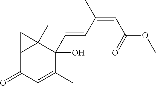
C12C(C)(C(O)(C=CC(C)=CC(=O)OC)C(C)=CC1=O)C2
